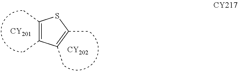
C1(C)=C(C)C(C)=C(C)S1.[CY201].[CY202]
